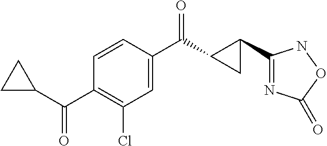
C1=CC(C(C2C(C3=NC(=O)ON3)C2)=O)=CC(Cl)=C1C(C1CC1)=O
